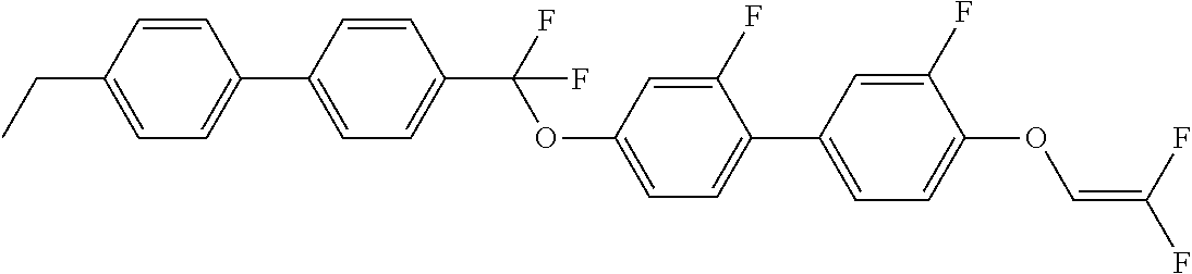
C1=C(C2=CC=C(CC)C=C2)C=CC(C(F)(OC2=CC=C(C3=CC=C(OC=C(F)F)C(F)=C3)C(F)=C2)F)=C1
